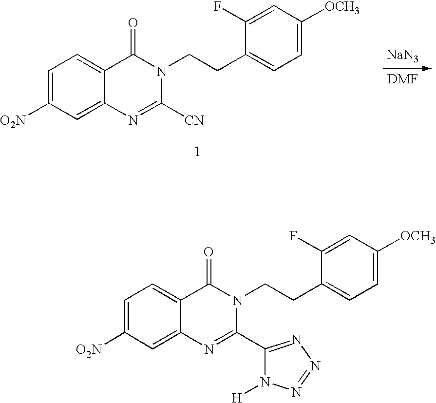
C1=C([O2N])C=C2C(=C1)C(=O)N(CCC1=CC=C([OCH3])C=C1F)C([CN])=N2.[NaN3].C1=C([O2N])C=C2C(=C1)C(=O)N(CCC1=CC=C([OCH3])C=C1F)C(C1=NN=NN1[H])=N2
